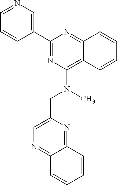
C1=CC2=NC(C3=CN=CC=C3)=NC(N(CC3=CN=C4C(=N3)C=CC=C4)C)=C2C=C1
